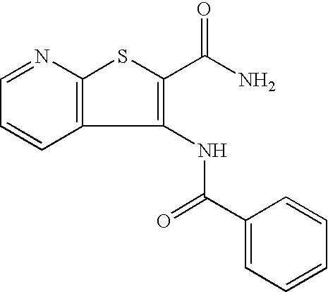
C12=C(N=CC=C1)SC(C(N)=O)=C2NC(C1=CC=CC=C1)=O
